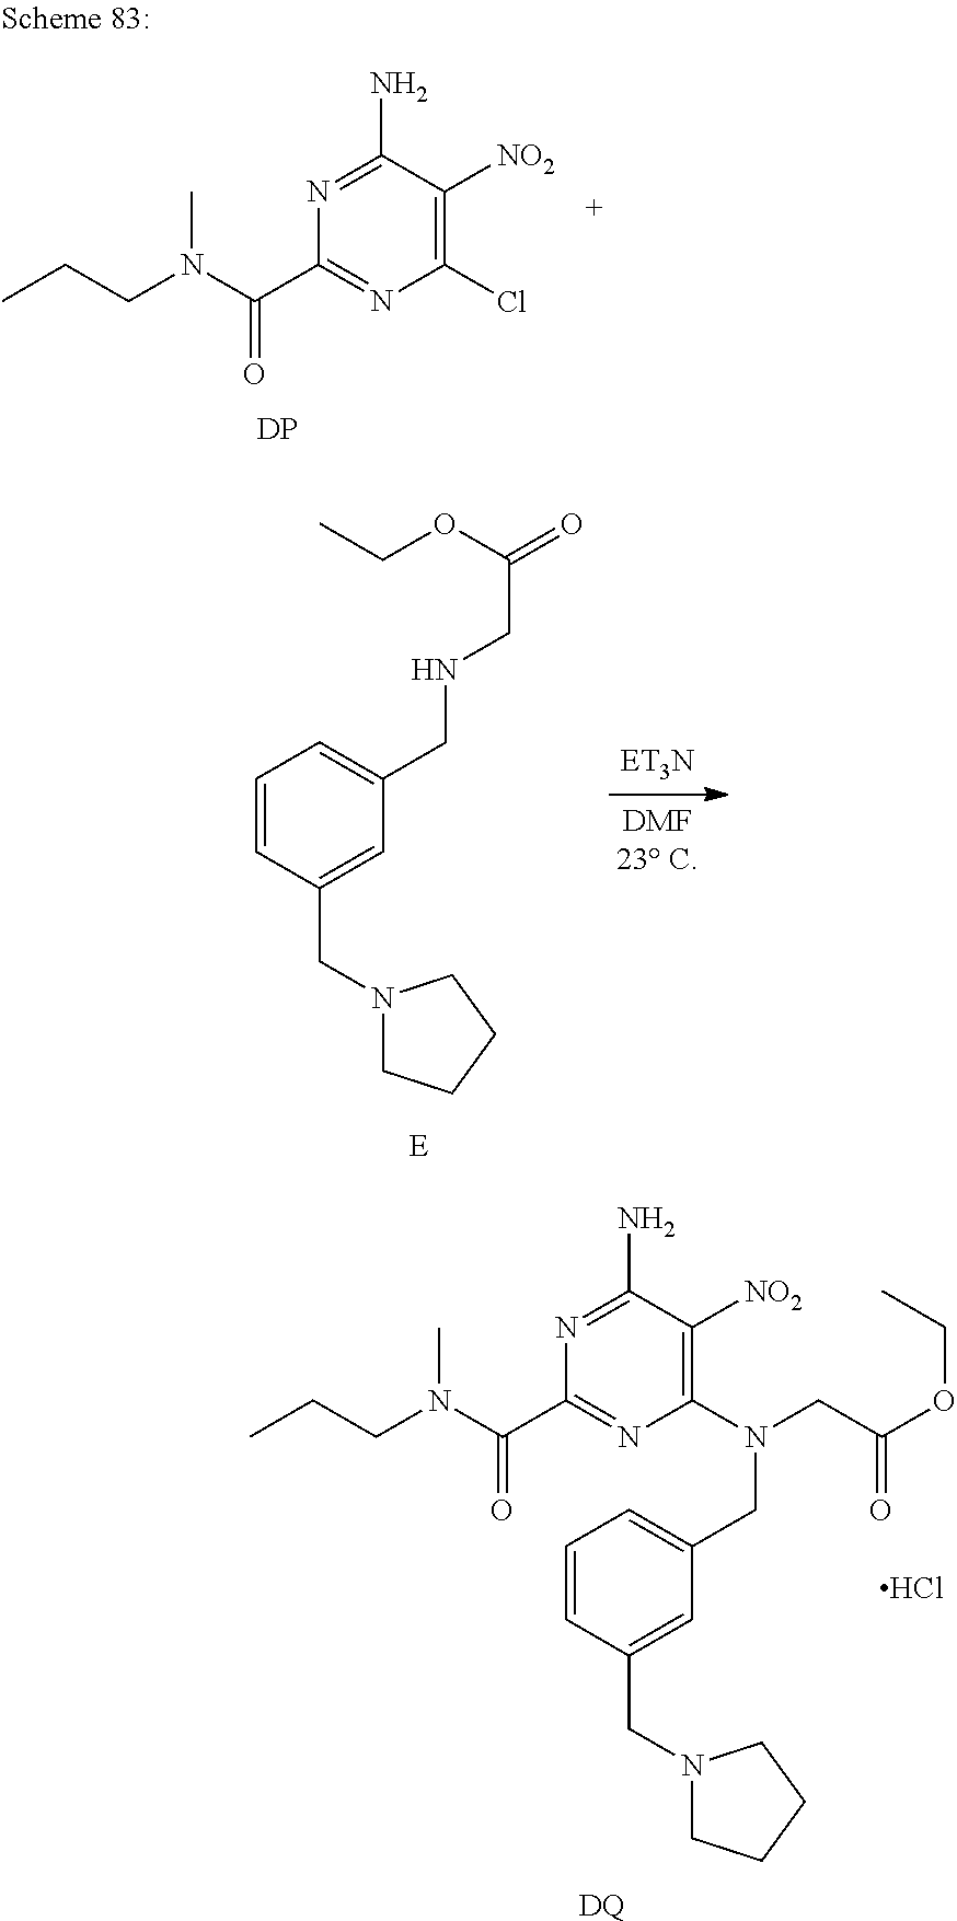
CCCN(C(C1=NC(Cl)=C([NO2])C(N)=N1)=O)C.[DP].C1=CC(CN2CCCC2)=CC(CNCC(OCC)=O)=C1.CCCN(C(C1=NC(N(CC(OCC)=O)CC2=CC=CC(CN3CCCC3)=C2)=C([NO2])C(N)=N1)=O)C.[DQ].Cl
